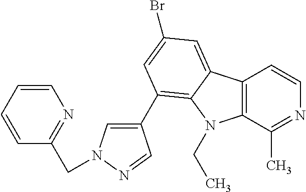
C12=C(C(C)=NC=C1)N(CC)C1=C(C3=CN(CC4=NC=CC=C4)N=C3)C=C(Br)C=C21
